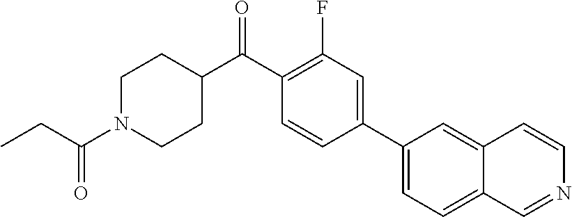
C(C1CCN(C(CC)=O)CC1)(C1=C(F)C=C(C2=CC=C3C(=C2)C=CN=C3)C=C1)=O
